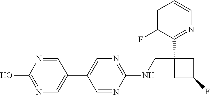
C1(NCC2(C3=NC=CC=C3F)CC(F)C2)=NC=C(C2=CN=C(O)N=C2)C=N1
